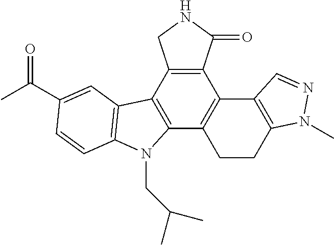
C12=C(C3=C(C4=C1C1=C(CC4)N(C)N=C1)N(CC(C)C)C1=C3C=C(C(C)=O)C=C1)CNC2=O
